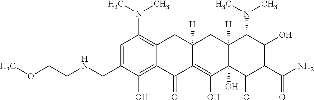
C1=C(CNCCOC)C(O)=C2C(=C1N(C)C)CC1([H])C(=C(O)C3(O)C([H])(C1)C(N(C)C)C(O)=C(C(N)=O)C3=O)C2=O
